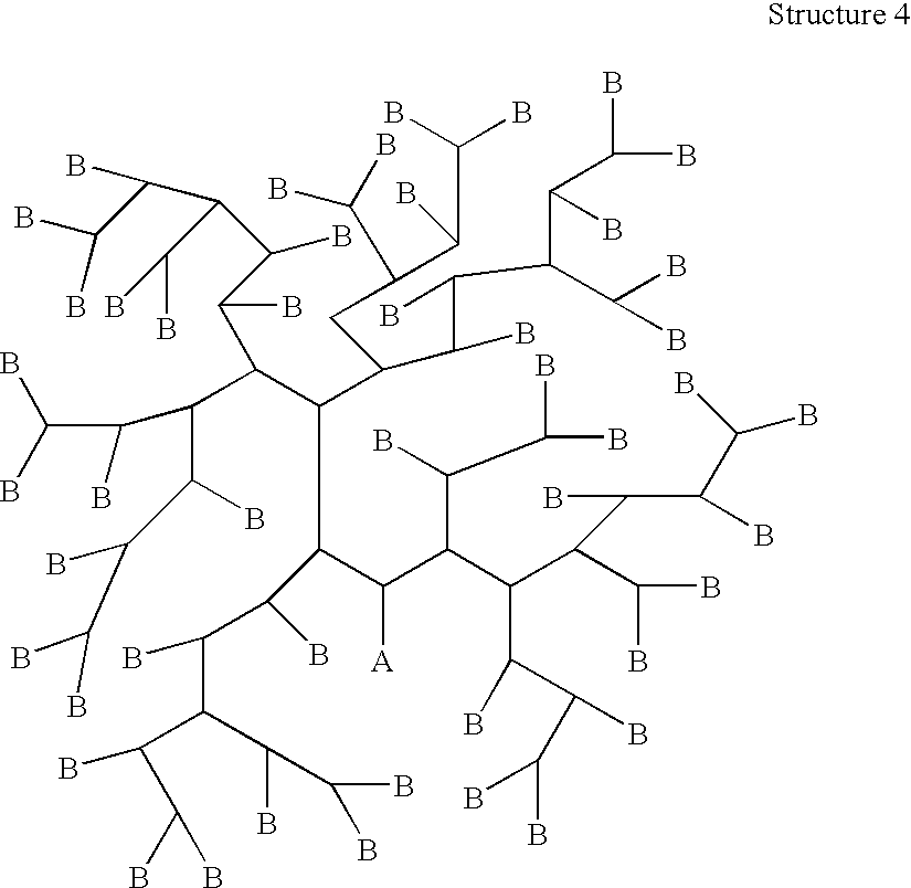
C(C(C(C(C(B)C(B)B)B)C(C(B)B)C(C(B)C(B)B)B)C(C(C(C(C(B)C(B)C(C(B)C(B)B)C(B)B)C(C(C(B)B)B)C(C(C(B)B)B)B)C(C(B)C(B)C(C(C(B)B)B)C(B)B)CC(C(C(B)B)B)C(B)B)C(B)C(C(C(C(B)B)B)C(B)C(B)B)B)[A])(B)C(B)B
